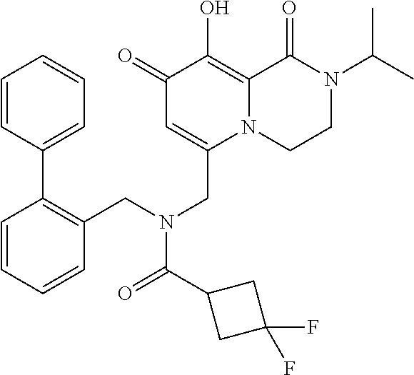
C1(=O)C=C(CN(C(=O)C2CC(F)(F)C2)CC2=C(C3=CC=CC=C3)C=CC=C2)N2C(=C1O)C(=O)N(C(C)C)CC2
